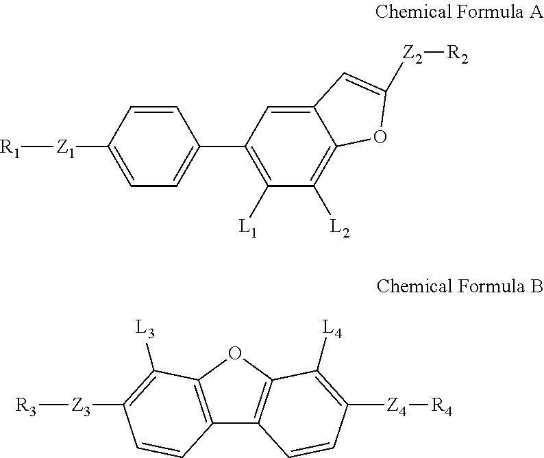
[Z1](C1=CC=C(C2=C([L1])C([L2])=C3C(=C2)C=C([Z2][R2])O3)C=C1)[R1].C12=C(OC3=C1C=CC([Z4][R4])=C3[L4])C([L3])=C([Z3][R3])C=C2
